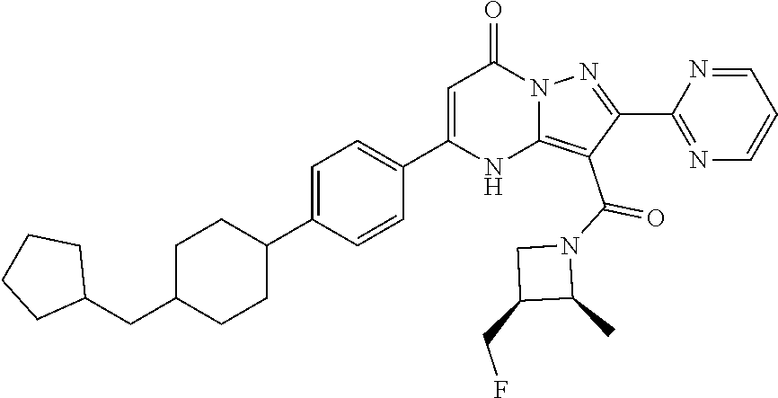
C1C(CF)C(C)N1C(C1=C2NC(C3=CC=C(C4CCC(CC5CCCC5)CC4)C=C3)=CC(=O)N2N=C1C1=NC=CC=N1)=O
